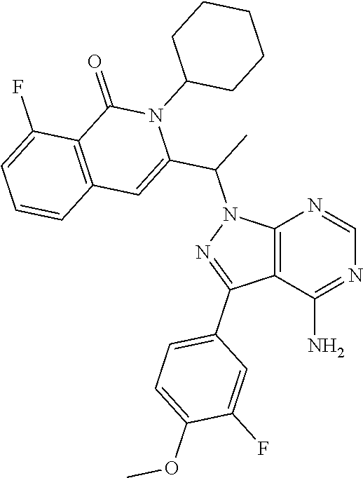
C12=C(C(N)=NC=N1)C(C1=CC=C(OC)C(F)=C1)=NN2C(C1=CC2=C(C(=O)N1C1CCCCC1)C(F)=CC=C2)C
